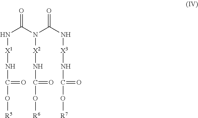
N(C(N(C(N[X3]NC(=O)O[R7])=O)[X2]NC(=O)O[R6])=O)[X1]NC(=O)O[R5]
